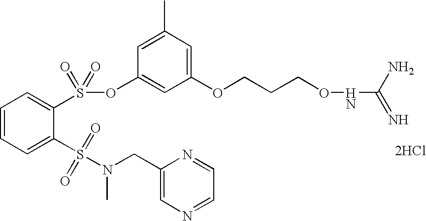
C1=CC=C(S(=O)(N(CC2=CN=CC=N2)C)=O)C(S(OC2=CC(OCCCONC(N)=N)=CC(C)=C2)(=O)=O)=C1.[2HCl]
